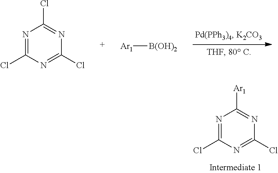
N1=C(Cl)N=C(Cl)N=C1Cl.[Ar1][B(OH)2].N1=C(Cl)N=C(Cl)N=C1[Ar1]
